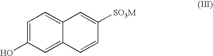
C1=C(O)C=C2C(=C1)C=C([SO3M])C=C2
